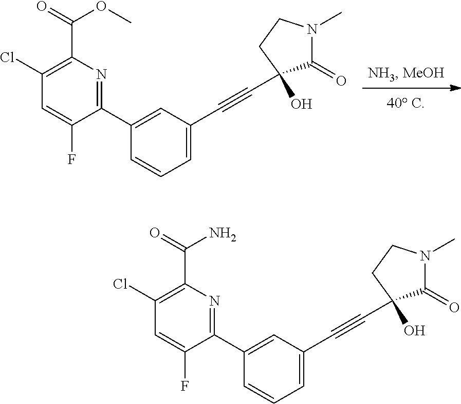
C1(Cl)=C(C(=O)OC)N=C(C2=CC(C#CC3(O)C(=O)N(C)CC3)=CC=C2)C(F)=C1.C1(Cl)=C(C(=O)N)N=C(C2=CC(C#CC3(O)C(=O)N(C)CC3)=CC=C2)C(F)=C1
